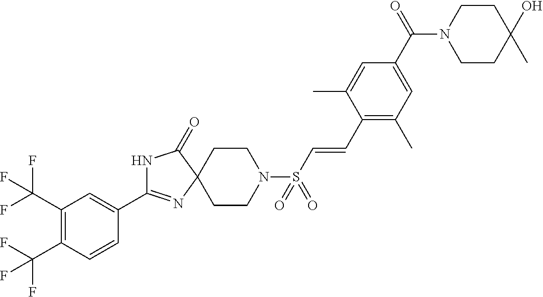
C1(C(F)(F)F)=C(C(F)(F)F)C=CC(C2=NC3(C(=O)N2)CCN(S(C=CC2=C(C)C=C(C(N4CCC(C)(O)CC4)=O)C=C2C)(=O)=O)CC3)=C1
